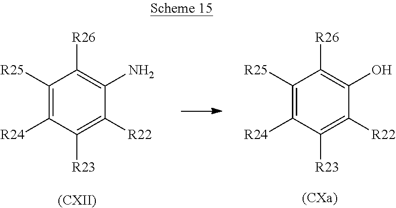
[(CXII)].[(CXa)].C1([R25])=C([R24])C([R23])=C([R22])C(O)=C1[R26].C1([R25])=C([R24])C([R23])=C([R22])C(N)=C1[R26]
